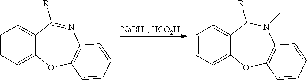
C12=CC=CC=C1OC1=C(N=C2[R])C=CC=C1.C12=CC=CC=C1OC1=C(N(C)C2[R])C=CC=C1
